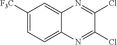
C1([F3C])=CC=C2C(=C1)N=C(Cl)C(Cl)=N2
